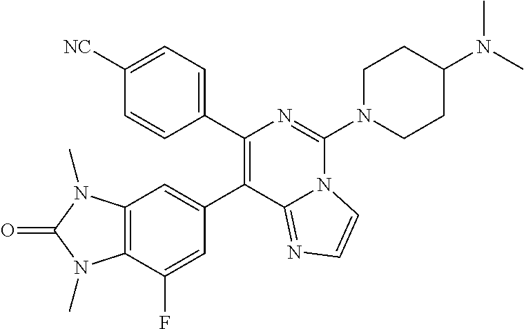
C1(C2=CC3=C(C(F)=C2)N(C)C(=O)N3C)=C(C2=CC=C([NC])C=C2)N=C(N2CCC(N(C)C)CC2)N2C1=NC=C2
